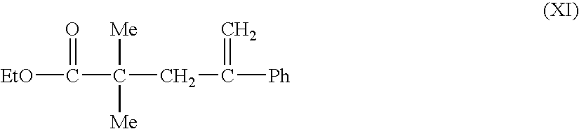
[EtO]C(=O)C([Me])(CC([Ph])=C)[Me]
